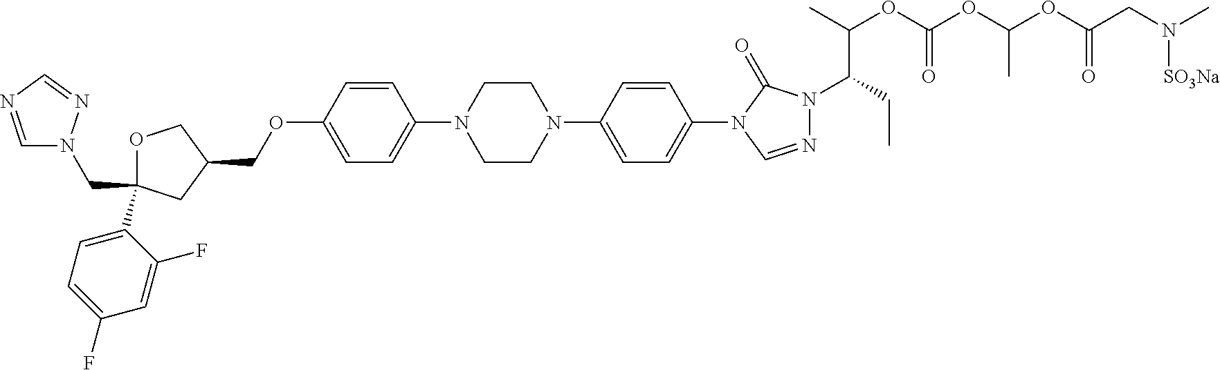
C(OC1=CC=C(N2CCN(C3=CC=C(N4C(=O)N(C(C(C)OC(OC(OC(CN([SO3Na])C)=O)C)=O)CC)N=C4)C=C3)CC2)C=C1)C1COC(CN2C=NC=N2)(C2=CC=C(F)C=C2F)C1
